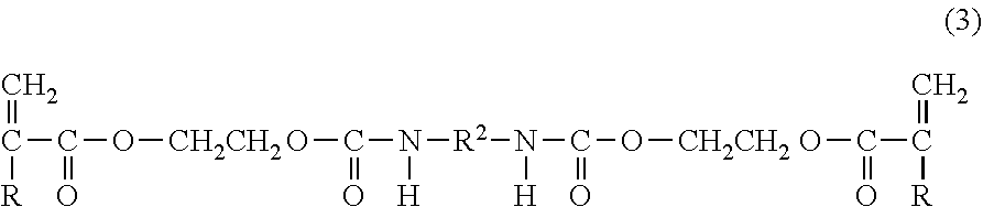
C(C(O[CH2CH2]OC(N([H])[R2]N([H])C(=O)O[CH2CH2]OC(C([R])=C)=O)=O)=O)([R])=C
